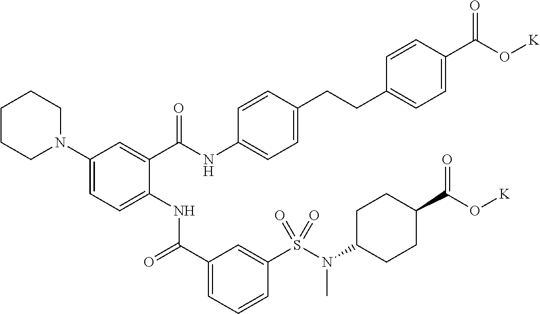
C1(N2CCCCC2)=CC=C(NC(C2=CC=CC(S(N(C)C3CCC(C(=O)O[K])CC3)(=O)=O)=C2)=O)C(C(NC2=CC=C(CCC3=CC=C(C(O[K])=O)C=C3)C=C2)=O)=C1
